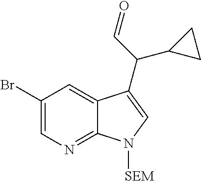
C1=C(Br)C=C2C(=N1)N([SEM])C=C2C(C=O)C1CC1
